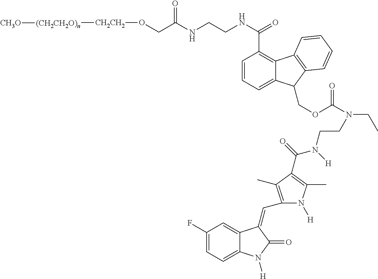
C1=CC=C2C(=C1C(NCCNC(CO[CH2CH2][(CH2CH2O)n][CH3O])=O)=O)C1=C(C2COC(N(CC)CCN(C(C2=C(C)N([H])C(C=C3C4=CC(F)=CC=C4N([H])C3=O)=C2C)=O)[H])=O)C=CC=C1
